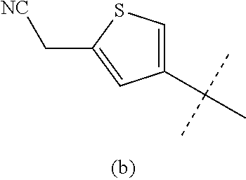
C1(C(C)(C)C)=CSC(C[NC])=C1
